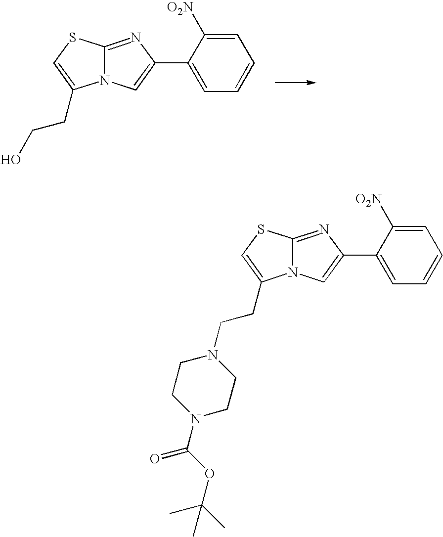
C12=NC(C3=CC=CC=C3[O2N])=CN1C(CCO)=CS2.C12=NC(C3=CC=CC=C3[O2N])=CN1C(CCN1CCN(C(OC(C)(C)C)=O)CC1)=CS2
